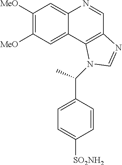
C1([MeO])=C([MeO])C=C2C(=C1)N=CC1=C2N(C(C2=CC=C([SO2NH2])C=C2)C)C=N1
